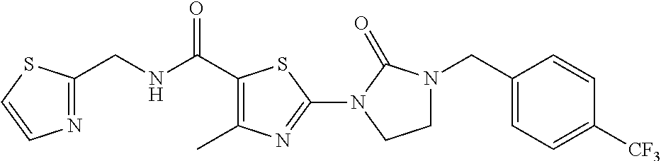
C(NC(=O)C1=C(C)N=C(N2C(=O)N(CC3=CC=C([CF3])C=C3)CC2)S1)C1=NC=CS1
